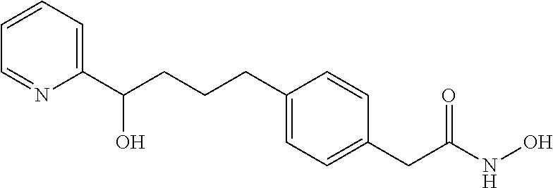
C1(C(CCCC2=CC=C(CC(NO)=O)C=C2)O)=CC=CC=N1
